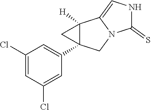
C1(Cl)=CC(Cl)=CC(C23C([H])(C4=CNC(=S)N4C2)C3)=C1
